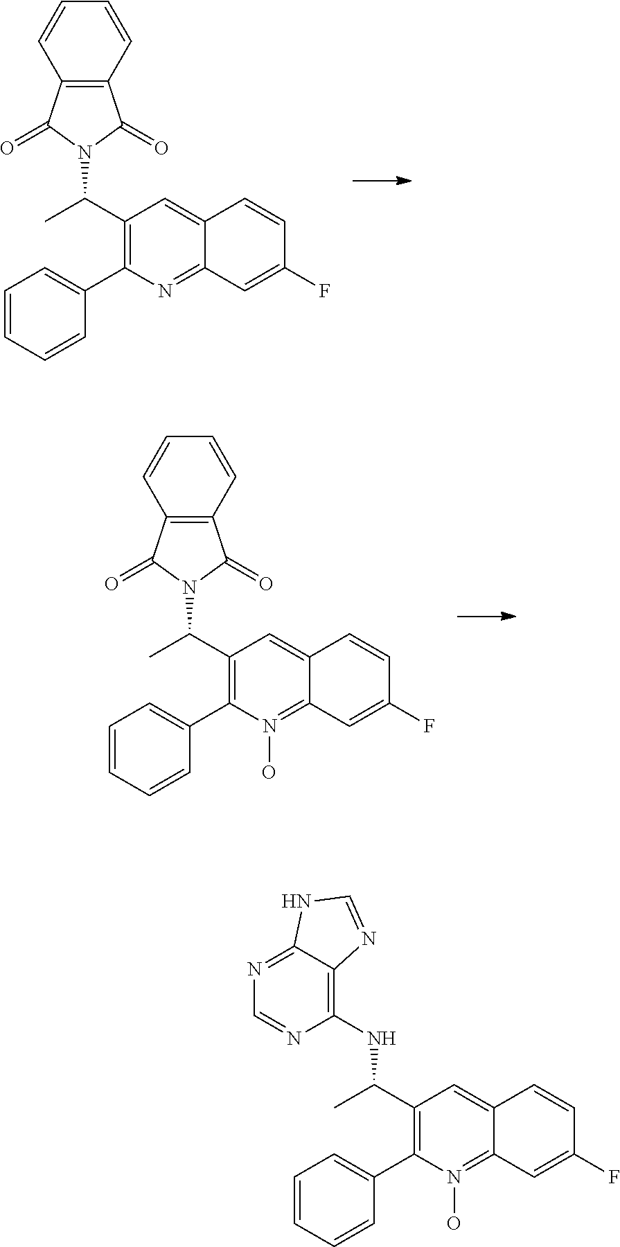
C1(C(C)N2C(=O)C3=C(C=CC=C3)C2=O)=C(C2=CC=CC=C2)N=C2C(=C1)C=CC(F)=C2.C1(C(C)N2C(=O)C3=C(C=CC=C3)C2=O)=C(C2=CC=CC=C2)N(O)=C2C(=C1)C=CC(F)=C2.C1(C(C)NC2=C3C(=NC=N2)NC=N3)=C(C2=CC=CC=C2)N(O)=C2C(=C1)C=CC(F)=C2
